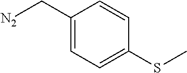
[N2]CC1=CC=C(SC)C=C1
